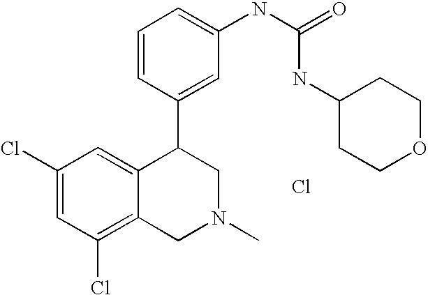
C1(Cl)=C2C(=CC(Cl)=C1)C(C1=CC(NC(NC3CCOCC3)=O)=CC=C1)CN(C)C2.Cl
